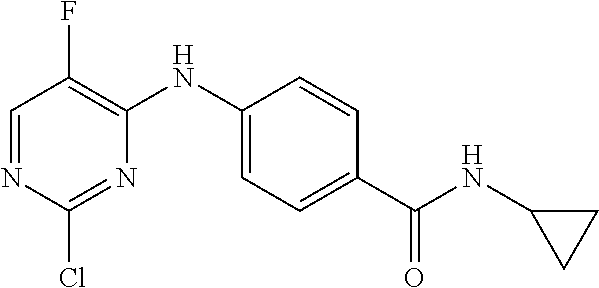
C1=NC(Cl)=NC(NC2=CC=C(C(NC3CC3)=O)C=C2)=C1F
